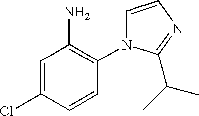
C1=CN=C(C(C)C)N1C1=C(N)C=C(Cl)C=C1
